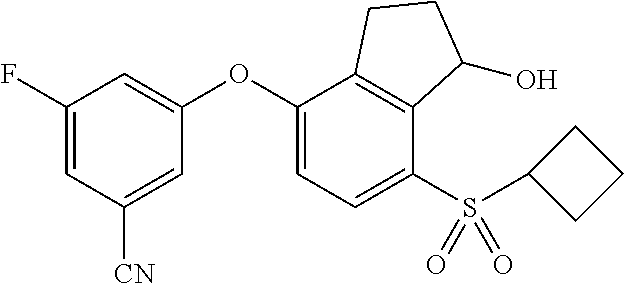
C1(F)=CC([CN])=CC(OC2=CC=C(S(C3CCC3)(=O)=O)C3=C2CCC3O)=C1
